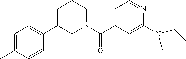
C1=CC(C)=CC=C1C1CCCN(C(C2=CC=NC(N(CC)C)=C2)=O)C1
